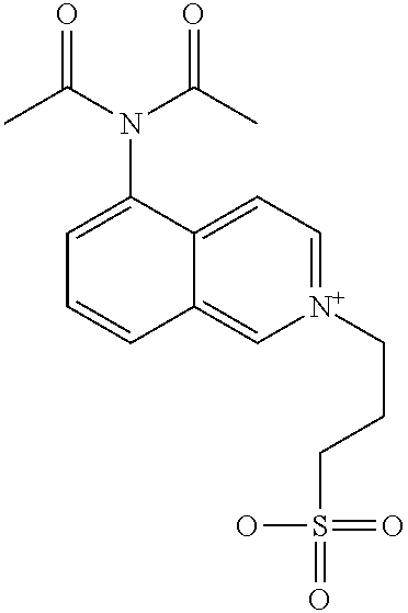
[N+]1(CCCS(=O)(=O)O)=CC=C2C(=C1)C=CC=C2N(C(=O)C)C(=O)C
